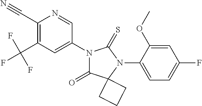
C1(C#N)=C(C(F)(F)F)C=C(N2C(=O)C3(N(C4=CC=C(F)C=C4OC)C2=S)CCC3)C=N1
